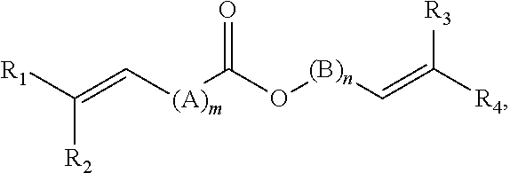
[R1]C(=C[(A)m]C(O[(B)n]C=C([R4])[R3])=O)[R2]
